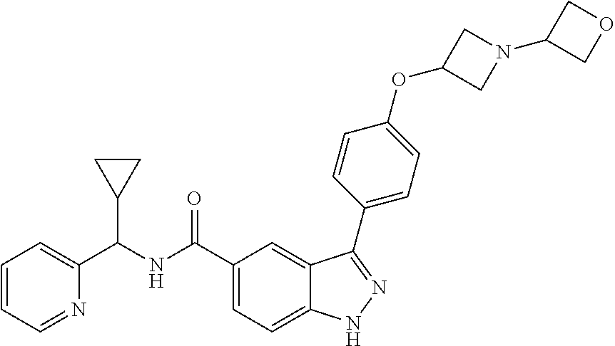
C1=CC=NC(C(NC(C2=CC=C3C(=C2)C(C2=CC=C(OC4CN(C5COC5)C4)C=C2)=NN3)=O)C2CC2)=C1
